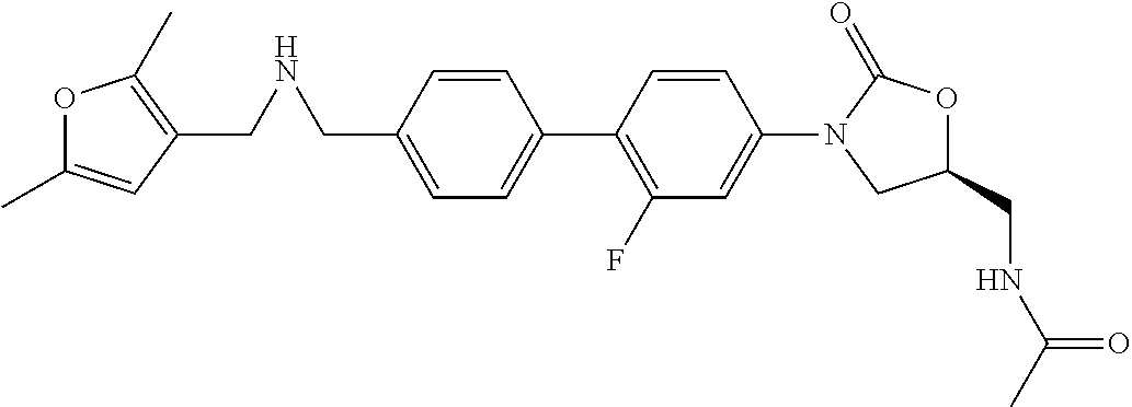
C1=C(CNCC2=C(C)OC(C)=C2)C=CC(C2=C(F)C=C(N3CC(CNC(C)=O)OC3=O)C=C2)=C1
